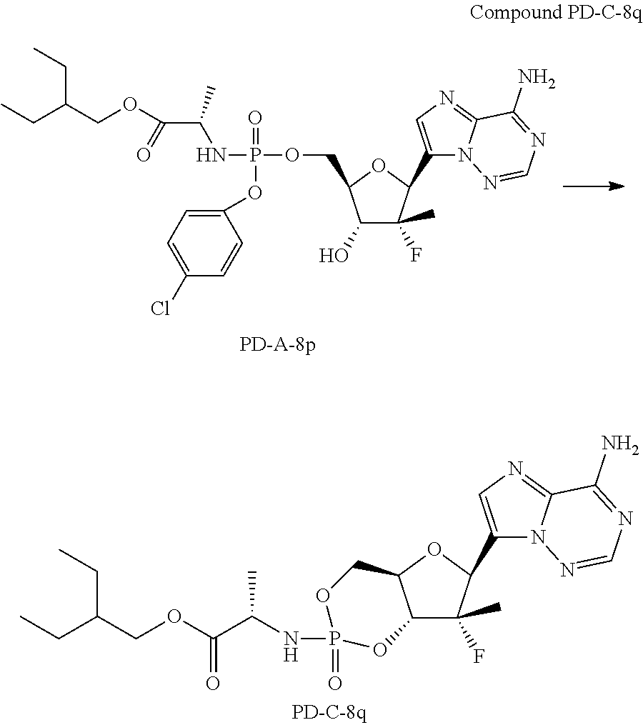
C12C(OC(C3=CN=C4N3N=CN=C4N)C1(F)C)COP(=O)(NC(C(OCC(CC)CC)=O)C)O2.C1(O)C(COP(=O)(NC(C(OCC(CC)CC)=O)C)OC2=CC=C(Cl)C=C2)OC(C2=CN=C3N2N=CN=C3N)C1(F)C
